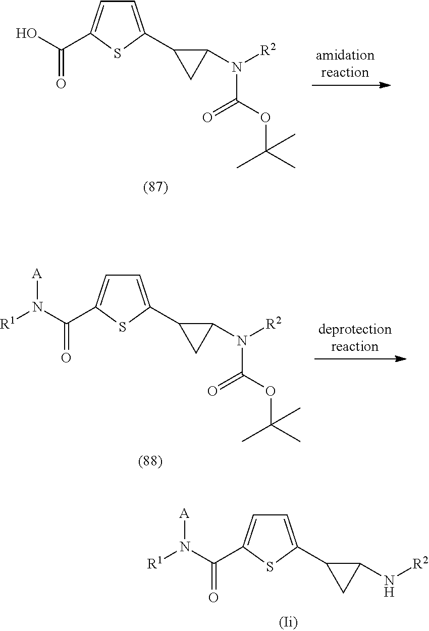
C1(C2=CC=C(C(O)=O)S2)C(N(C(OC(C)(C)C)=O)[R2])C1.C1(C2=CC=C(C(N([R1])[A])=O)S2)C(N(C(OC(C)(C)C)=O)[R2])C1.C1(C2=CC=C(C(N([R1])[A])=O)S2)C(N[R2])C1
